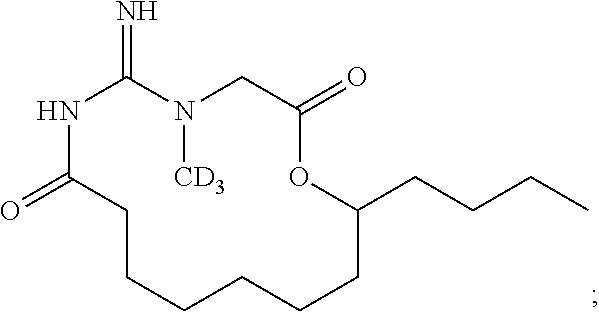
N1C(=O)CCCCCCC(CCCC)OC(=O)CN([CD3])C1=N
